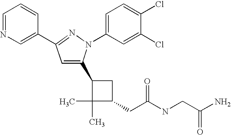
C1(CC(=O)NCC(N)=O)CC(C2=CC(C3=CN=CC=C3)=NN2C2=CC=C(Cl)C(Cl)=C2)C1(C)C
